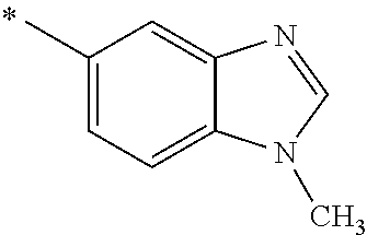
CC1=CC=C2C(=C1)N=CN2C
